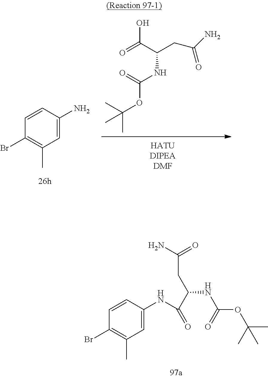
CC(OC(NC(C(O)=O)CC(N)=O)=O)(C)C.C1(Br)=C(C)C=C(N)C=C1.C1(Br)=C(C)C=C(NC(C(CC(N)=O)NC(OC(C)(C)C)=O)=O)C=C1
